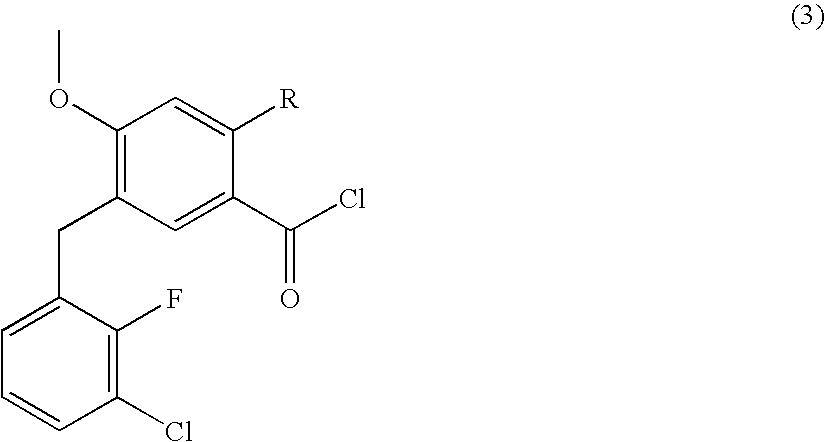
C1(OC)=C(CC2=CC=CC(Cl)=C2F)C=C(C(=O)Cl)C([R])=C1
